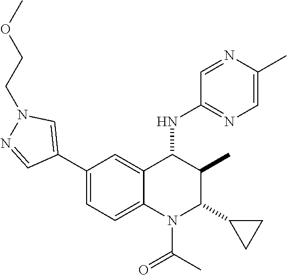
C1(C2=CN(CCOC)N=C2)=CC=C2C(=C1)C(NC1=NC=C(C)N=C1)C(C)C(C1CC1)N2C(C)=O
